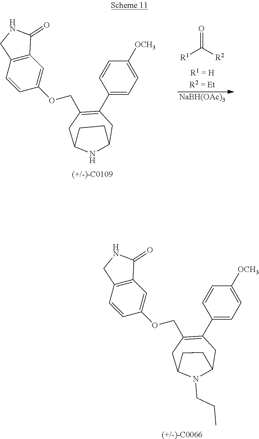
C1(C2=C(COC3=CC4=C(C=C3)CNC4=O)CC3N(CCC)C(C2)CC3)=CC=C([OCH3])C=C1.[(+/-)-C0066].C1(C2=C(COC3=CC4=C(C=C3)CNC4=O)CC3NC(C2)CC3)=CC=C([OCH3])C=C1.[(+/-)-C0109].[R1]C([R2])=O.[NaBH(OAc)3]
